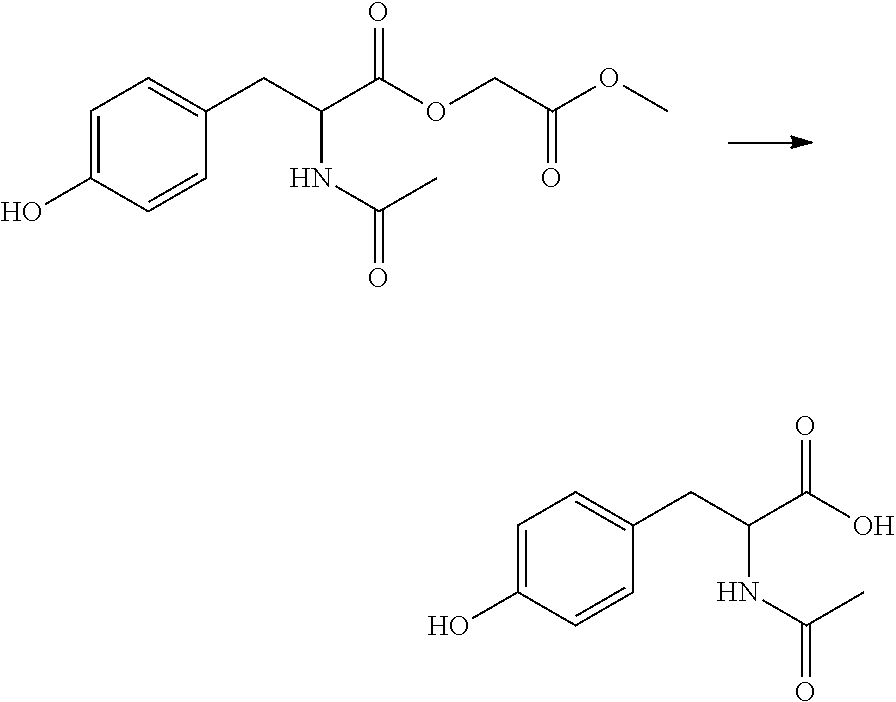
C1=C(O)C=CC(CC(NC(C)=O)C(OCC(OC)=O)=O)=C1.C1=C(O)C=CC(CC(NC(C)=O)C(O)=O)=C1
